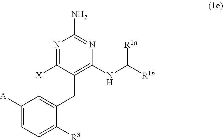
C1([A])=CC=C([R3])C(CC2=C(NC([R1a])[R1b])N=C(N)N=C2[X])=C1
